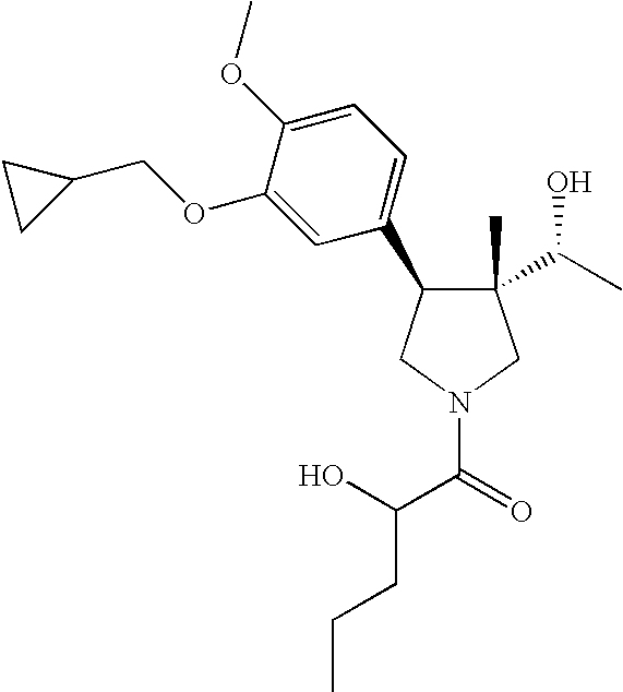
C1(C)(C(C)O)C(C2=CC=C(OC)C(OCC3CC3)=C2)CN(C(=O)C(CCC)O)C1
